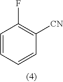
C1=CC=CC([CN])=C1F
